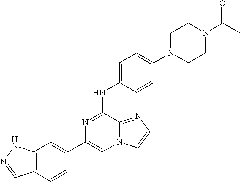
C1(C2=CC3=C(C=C2)C=NN3)=CN2C(=NC=C2)C(NC2=CC=C(N3CCN(C(C)=O)CC3)C=C2)=N1
